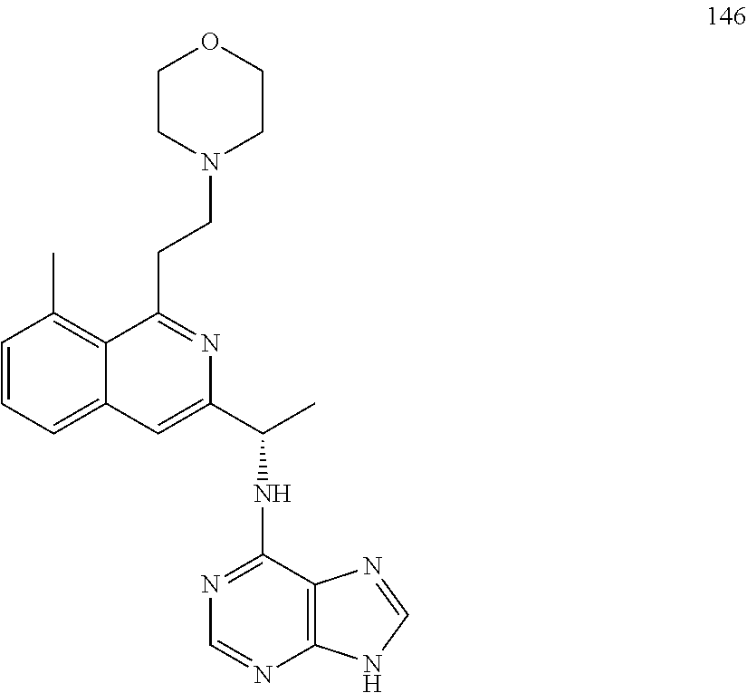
C1=CC=C2C(=C1C)C(CCN1CCOCC1)=NC(C(C)NC1=NC=NC3=C1N=CN3)=C2
